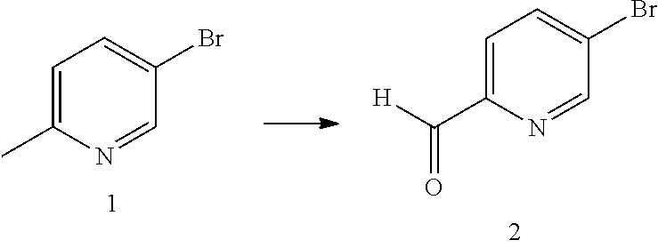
C1=C(C([H])=O)N=CC(Br)=C1.C1=C(C)N=CC(Br)=C1
